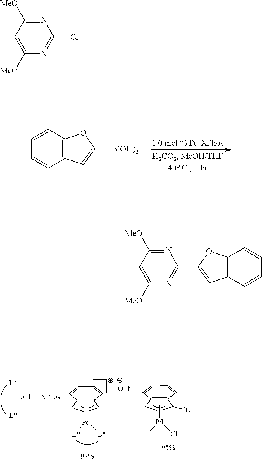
C1([MeO])=CC([MeO])=NC(Cl)=N1.C1=CC2=C(C=C1)C=C([B(OH)2])O2.C[Pd]([L*])[L*].C12=C(C=CC=C1)C([tBu])CC2.C[Pd]([L])Cl.[OTf].C12=C(C=CC=C1)CCC2.C1([MeO])=CC([MeO])=NC(C2=CC3=C(O2)C=CC=C3)=N1
